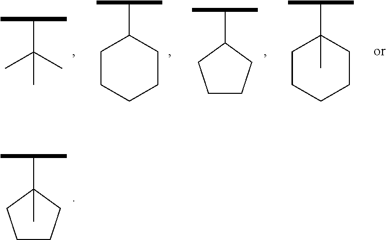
C(C1(C)CCCC1)(C)C.C(C(C)(C)C)(C)C.C(C1CCCCC1)(C)C.C(C1CCCC1)(C)C.C(C1(C)CCCCC1)(C)C
